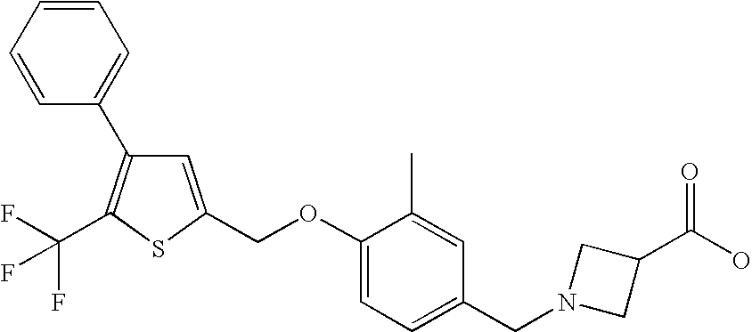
C1=CC=CC(C2=C(C(F)(F)F)SC(COC3=CC=C(CN4CC(C(O)=O)C4)C=C3C)=C2)=C1
